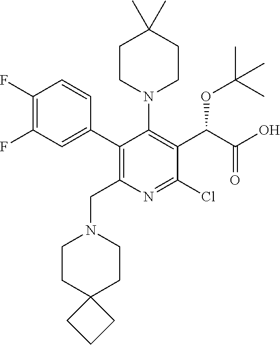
C1(C2=C(CN3CCC4(CC3)CCC4)N=C(Cl)C(C(C(O)=O)OC(C)(C)C)=C2N2CCC(C)(C)CC2)=CC(F)=C(F)C=C1
